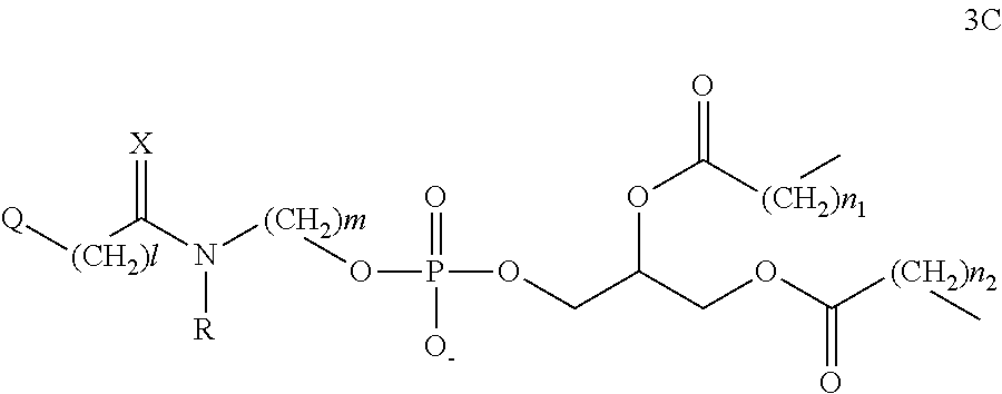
C(N([(CH2)m]OP(=O)([O-])OCC(COC([(CH2)n2]C)=O)OC(=O)[(CH2)n1]C)[R])([(CH2)l][Q])=[X]
